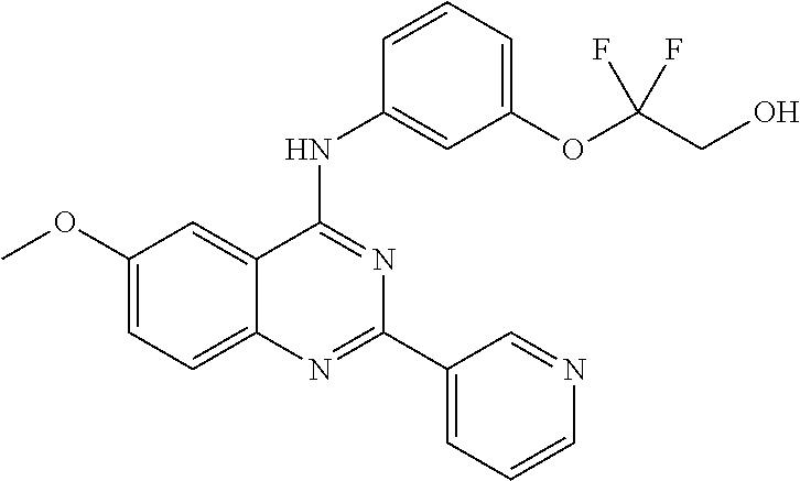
C1(OC)=CC=C2C(=C1)C(NC1=CC(OC(CO)(F)F)=CC=C1)=NC(C1=CC=CN=C1)=N2
